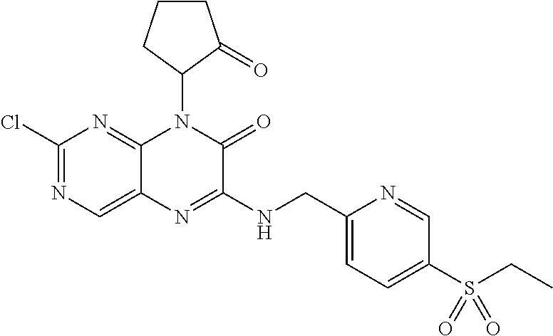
C1(Cl)=NC=C2C(=N1)N(C1CCCC1=O)C(=O)C(NCC1=CC=C(S(CC)(=O)=O)C=N1)=N2
